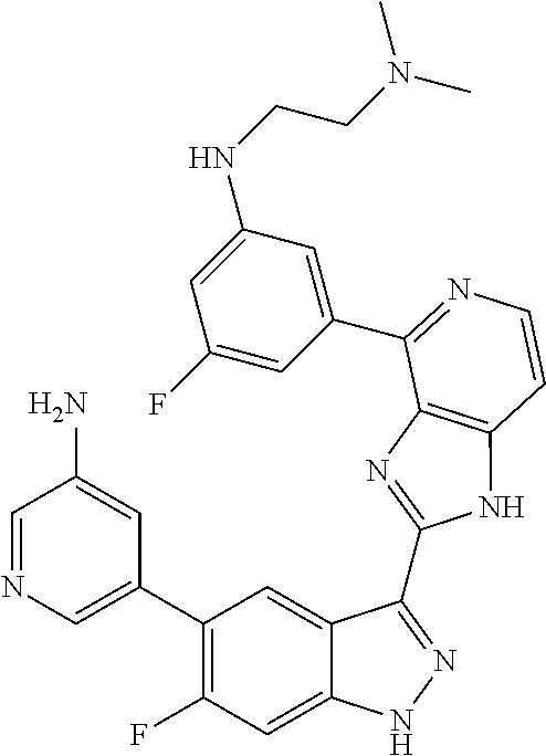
C1=C(C2=C(F)C=C3C(=C2)C(C2=NC4=C(N2)C=CN=C4C2=CC(NCCN(C)C)=CC(F)=C2)=NN3)C=C(N)C=N1
